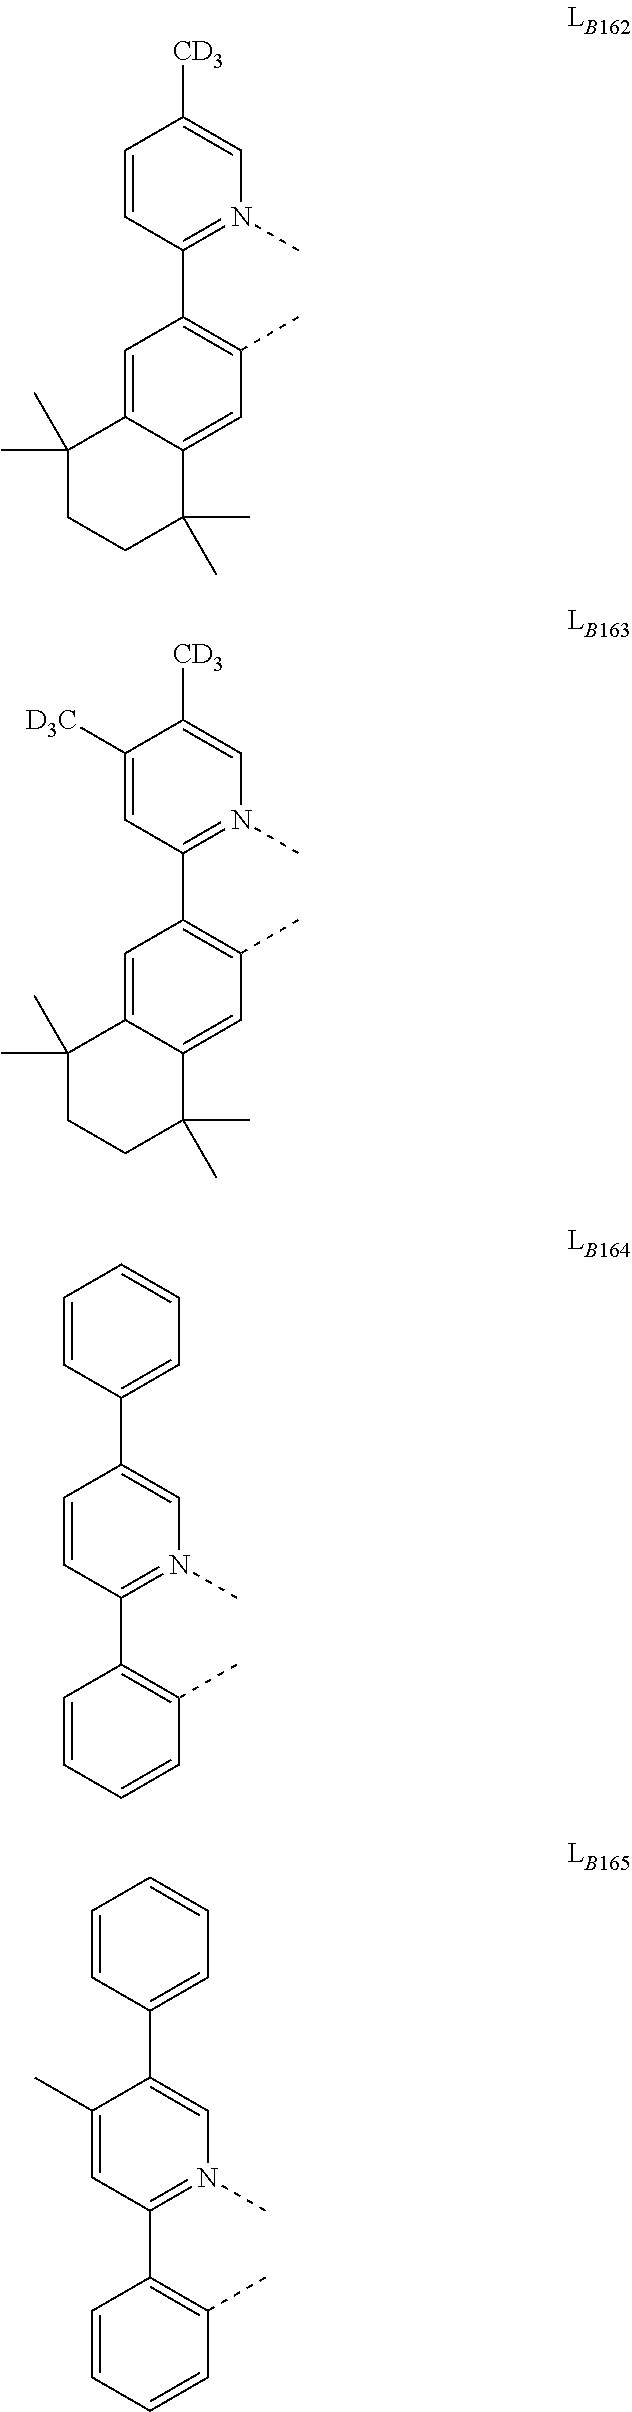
C1=C2C(=CC(C)=C1C1=N(C)C=C([CD3])C=C1)C(C)(C)CCC2(C)C.C1=C2C(=CC(C)=C1C1=N(C)C=C([CD3])C([D3C])=C1)C(C)(C)CCC2(C)C.C1=CC=CC(C)=C1C1=N(C)C=C(C2=CC=CC=C2)C=C1.C1=CC=CC(C)=C1C1=N(C)C=C(C2=CC=CC=C2)C(C)=C1
